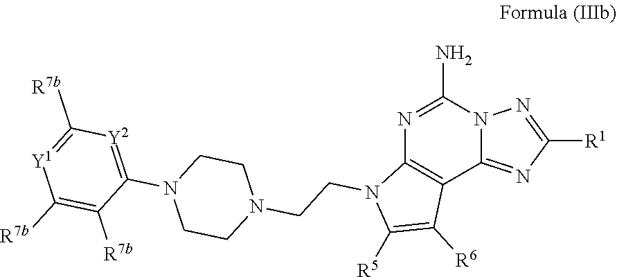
N1=C(N)N2C(=NC([R1])=N2)C2=C1N(CCN1CCN(C3=[Y2]C([R7b])=[Y1]C([R7b])=C3[R7b])CC1)C([R5])=C2[R6]
